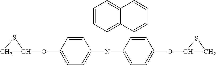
C1C(OC2=CC=C(N(C3=CC=C(OC4CS4)C=C3)C3=C4C(=CC=C3)C=CC=C4)C=C2)S1
